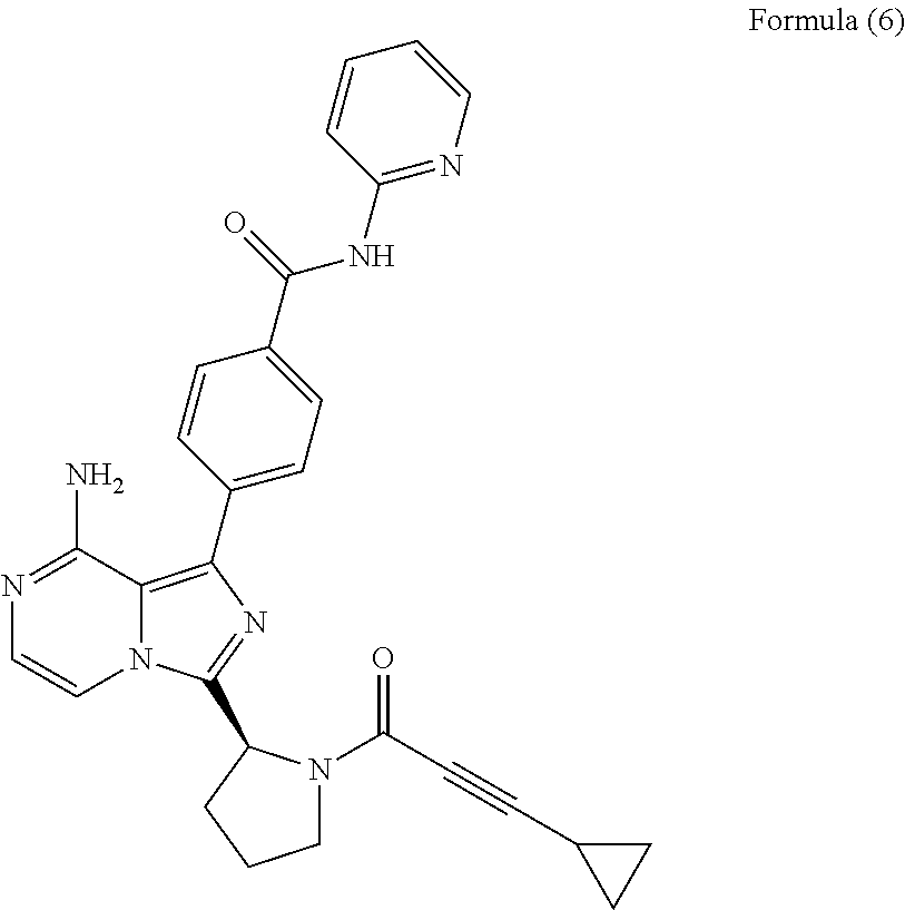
C12=C(C3=CC=C(C(=O)NC4=NC=CC=C4)C=C3)N=C(C3N(C(C#CC4CC4)=O)CCC3)N1C=CN=C2N
